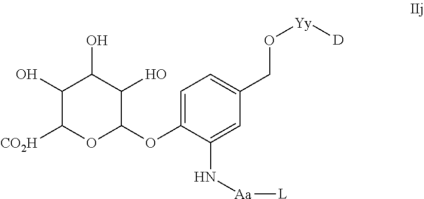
C1=C(OC2C(O)C(O)C(O)C([CO2H])O2)C(N[Aa][L])=CC(CO[Yy][D])=C1
